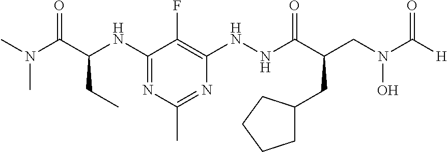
C1(NC(CC)C(=O)N(C)C)=NC(C)=NC(NNC(C(CN(C([H])=O)O)CC2CCCC2)=O)=C1F
